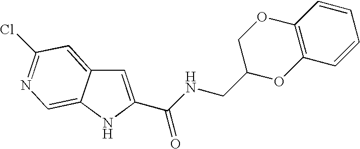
C(C1=CC2=CC(Cl)=NC=C2N1)(NCC1OC2=C(OC1)C=CC=C2)=O
